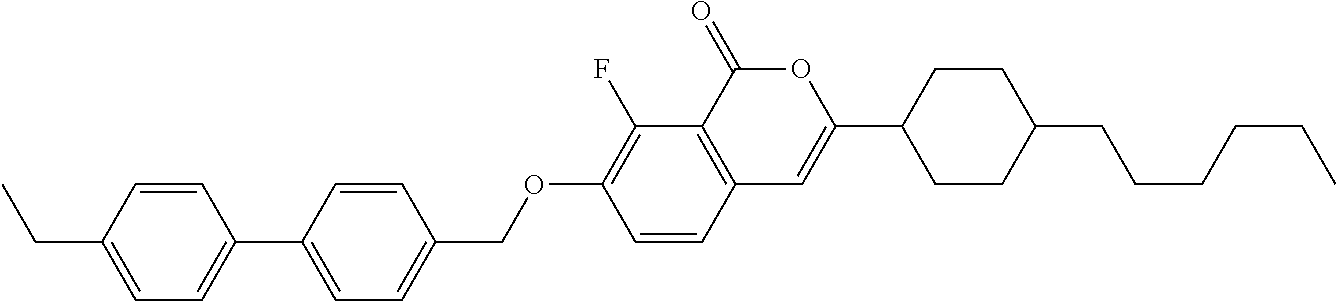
C12=C(C(=O)OC(C3CCC(CCCCCC)CC3)=C1)C(F)=C(OCC1=CC=C(C3=CC=C(CC)C=C3)C=C1)C=C2
